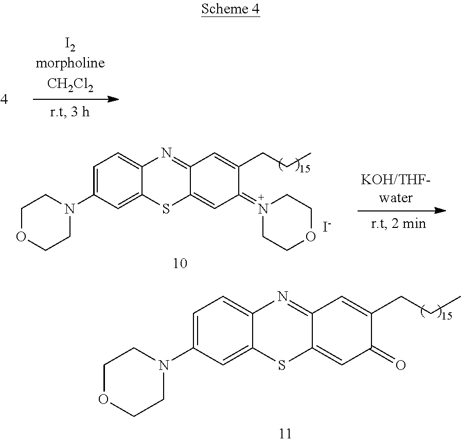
C1=C(N2CCOCC2)C=C2C(=C1)N=C1C(=CC(=N3CCOCC3)C(CCC)=C1)S2.[I-].C1=C(N2CCOCC2)C=C2C(=C1)N=C1C(=CC(=O)C(CCC)=C1)S2
